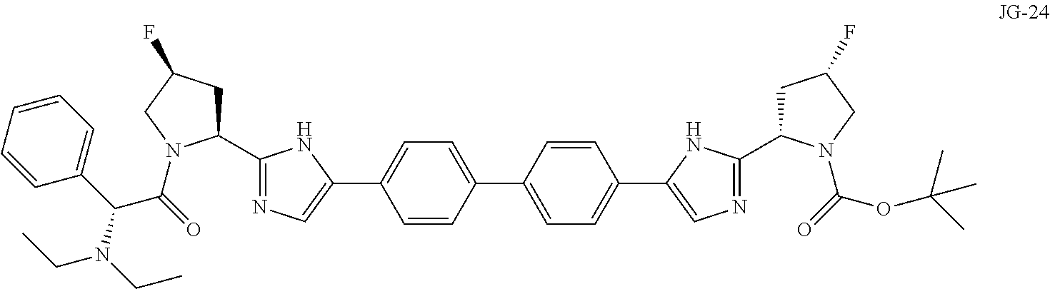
C1=CC(C2=CC=C(C3=CN=C(C4CC(F)CN4C(=O)OC(C)(C)C)N3)C=C2)=CC=C1C1=CN=C(C2CC(F)CN2C(=O)C(C2=CC=CC=C2)N(CC)CC)N1
